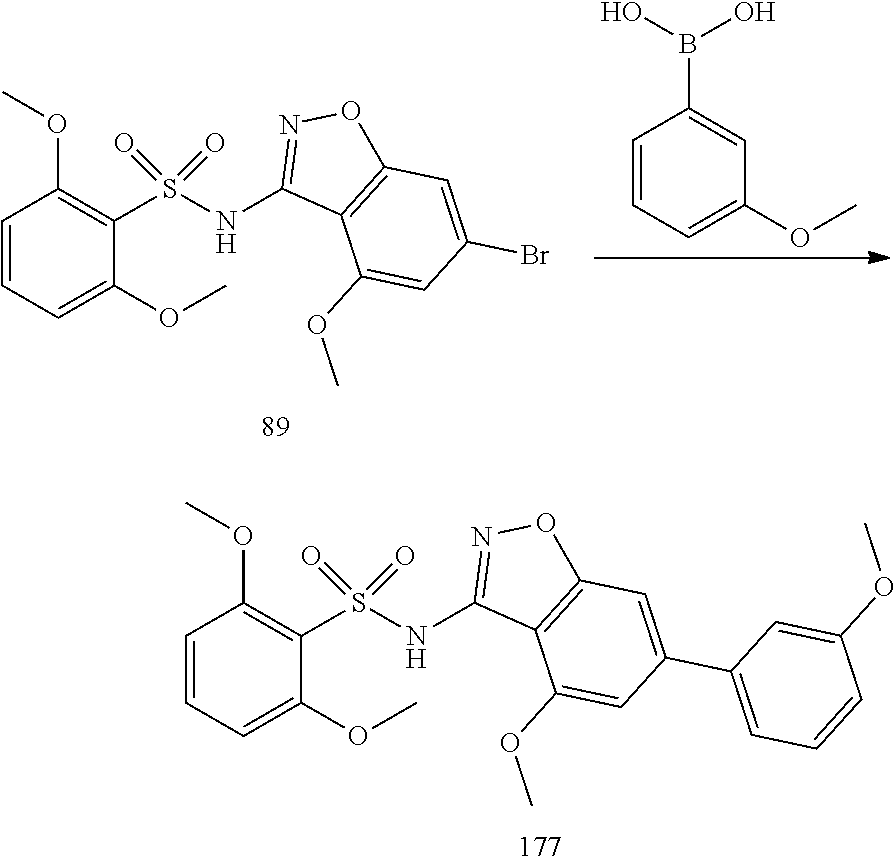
C1=CC=C(OC)C(S(NC2=NOC3=C2C(OC)=CC(Br)=C3)(=O)=O)=C1OC.C1=CC=C(OC)C=C1B(O)O.C1=CC=C(OC)C(S(NC2=NOC3=C2C(OC)=CC(C2=CC=CC(OC)=C2)=C3)(=O)=O)=C1OC
